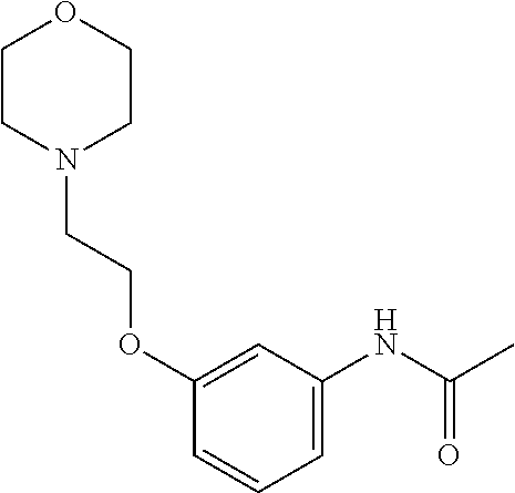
C1=C(OCCN2CCOCC2)C=CC=C1NC(C)=O
